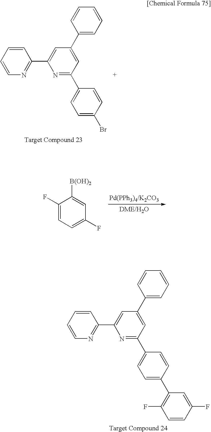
C1=CC=CN=C1C1=CC(C2=CC=CC=C2)=CC(C2=CC=C(Br)C=C2)=N1.C1(F)=CC=C(F)C=C1[B(OH)2].C1=CC=CN=C1C1=CC(C2=CC=CC=C2)=CC(C2=CC=C(C3=C(F)C=CC(F)=C3)C=C2)=N1
